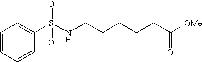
C1=CC=CC(S(NCCCCCC([OMe])=O)(=O)=O)=C1
